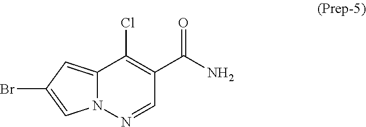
C12=CC(Br)=CN1N=CC(C(N)=O)=C2Cl
